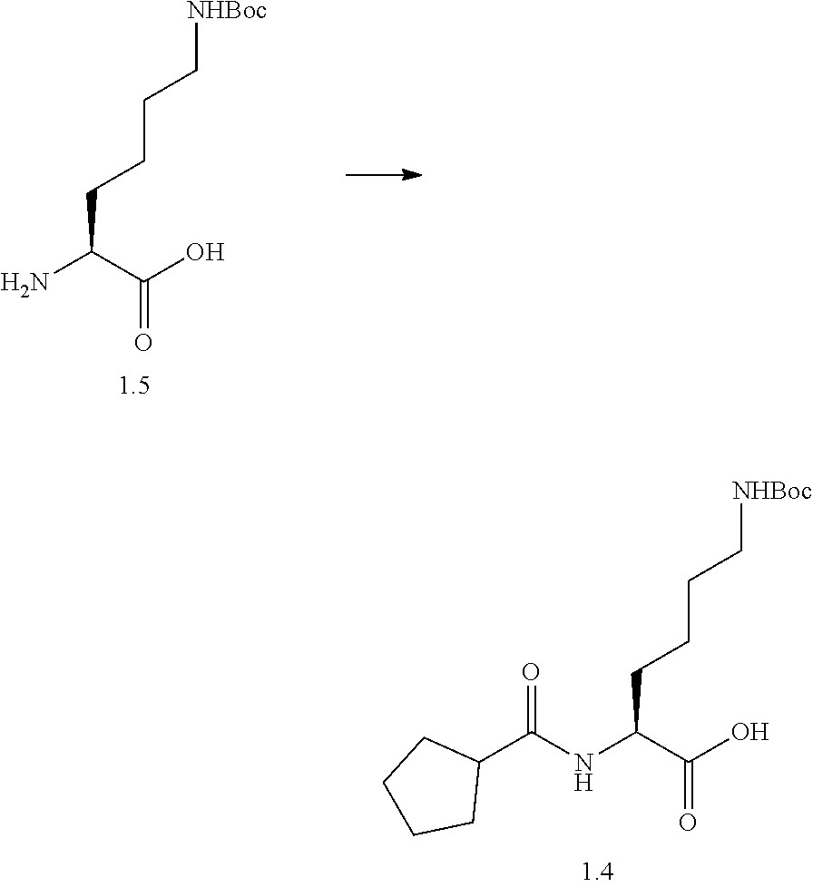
NC(C(=O)O)CCCC[NHBoc].C1CCCC1C(=O)NC(C(=O)O)CCCC[NHBoc]
